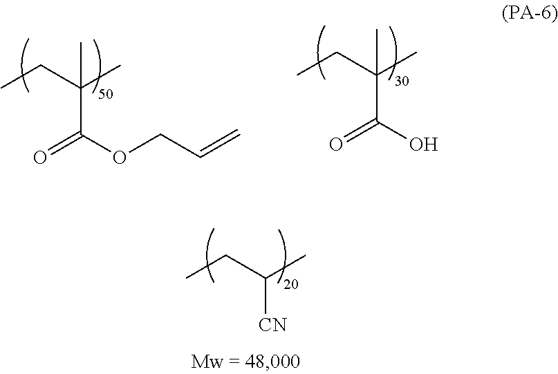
O=C(O)C(C)(C)CC.O=C(OCC=C)C(C)(C)CC.[CN]C(C)CC
